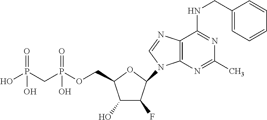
C1(O)C(F)C(N2C3=C(C(NCC4=CC=CC=C4)=NC(C)=N3)N=C2)OC1COP(CP(O)(=O)O)(=O)O
